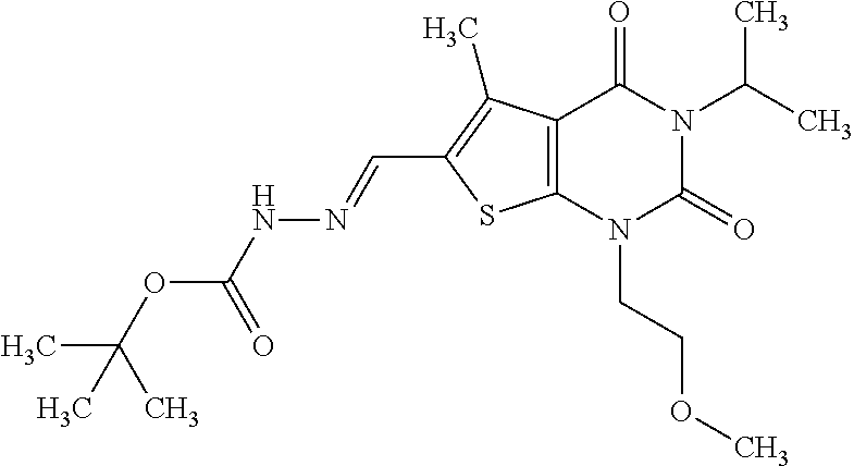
C12=C(N(CCOC)C(=O)N(C(C)C)C1=O)SC(C=NNC(OC(C)(C)C)=O)=C2C
